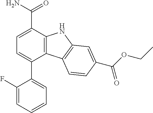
C12=C(C(C(N)=O)=CC=C1C1=CC=CC=C1F)NC1=C2C=CC(C(OCC)=O)=C1
